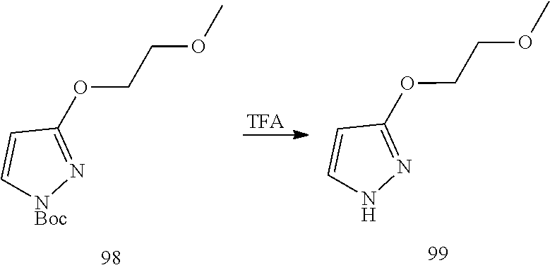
C1=C[NBoc]N=C1OCCOC.C1=CNN=C1OCCOC
